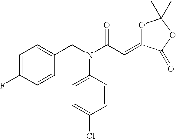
C1=C(F)C=CC(CN(C2=CC=C(Cl)C=C2)C(C=C2OC(C)(C)OC2=O)=O)=C1
